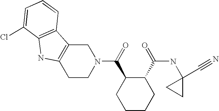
C1C2=C(CCN1C(=O)C1CCCCC1C(=O)NC1(C#N)CC1)NC1=C2C=CC=C1Cl
